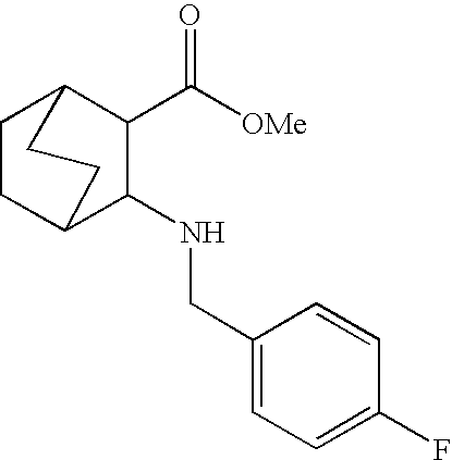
C1CC2C(NCC3=CC=C(F)C=C3)C(C([OMe])=O)C1CC2
